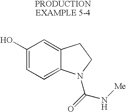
C1(O)=CC=C2C(=C1)CCN2C(=O)N[Me]
